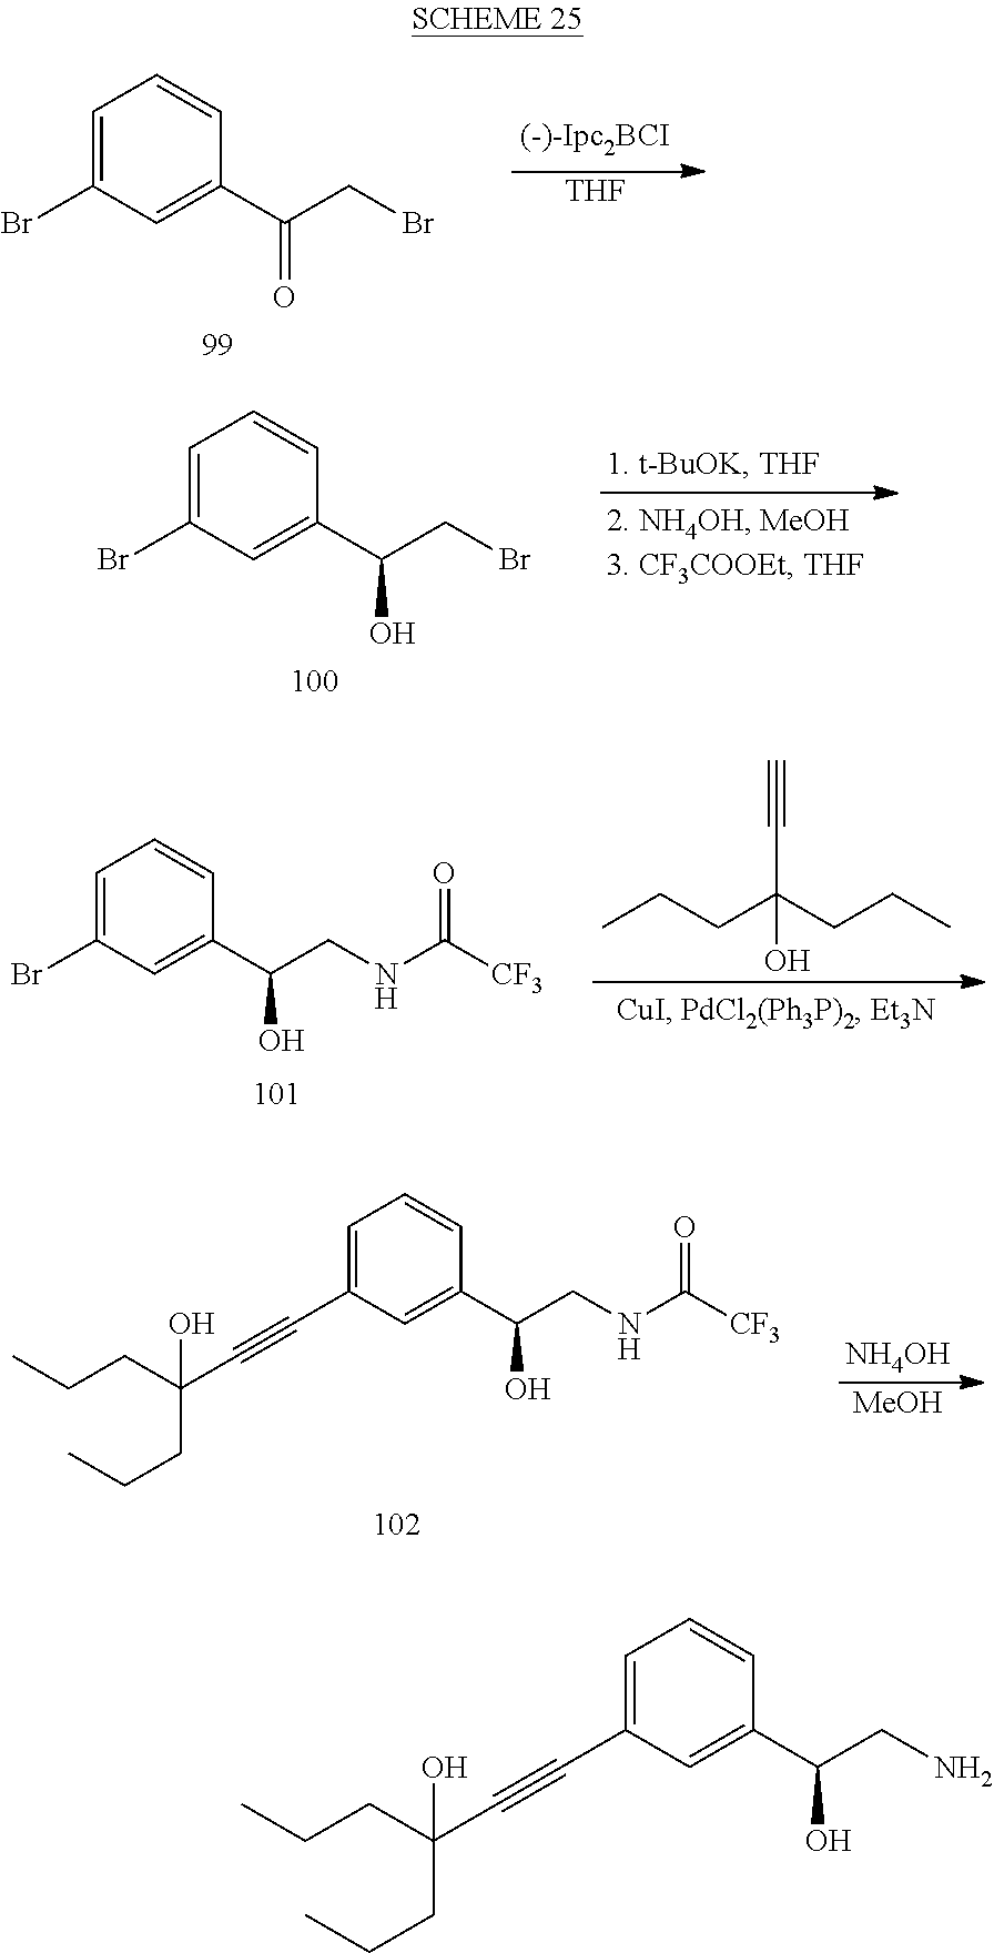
C1=C(C#CC(CCC)(CCC)O)C=C(C(CN)O)C=C1.C1=C(Br)C=C(C(CBr)=O)C=C1.[THF].C1=C(Br)C=C(C(CBr)O)C=C1.CCCC(CCC)(O)C#C.C1=C(Br)C=C(C(CNC([CF3])=O)O)C=C1.[NH4OH].[MeOH].C1=C(C#CC(CCC)(CCC)O)C=C(C(CNC([CF3])=O)O)C=C1
